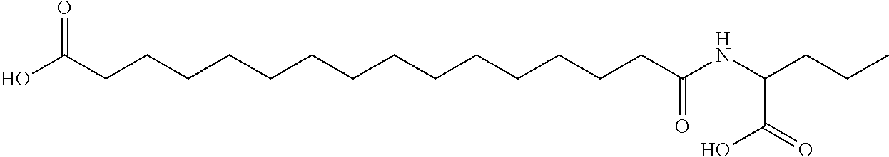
C(CCCCCCCCCCCCCCC(NC(CCC)C(O)=O)=O)(O)=O
